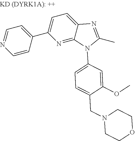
C1=C(C2=CC=NC=C2)N=C2C(=C1)N=C(C)N2C1=CC=C(CN2CCOCC2)C(OC)=C1
